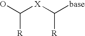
OC([X]C([base])[R])[R]
